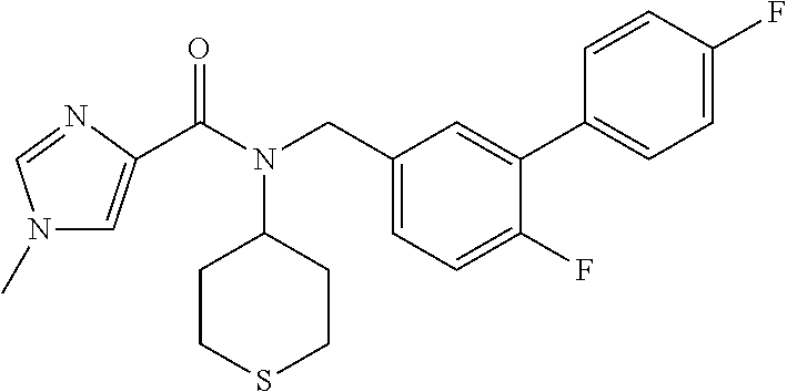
C(N(CC1=CC=C(F)C(C2=CC=C(F)C=C2)=C1)C1CCSCC1)(=O)C1=CN(C)C=N1
